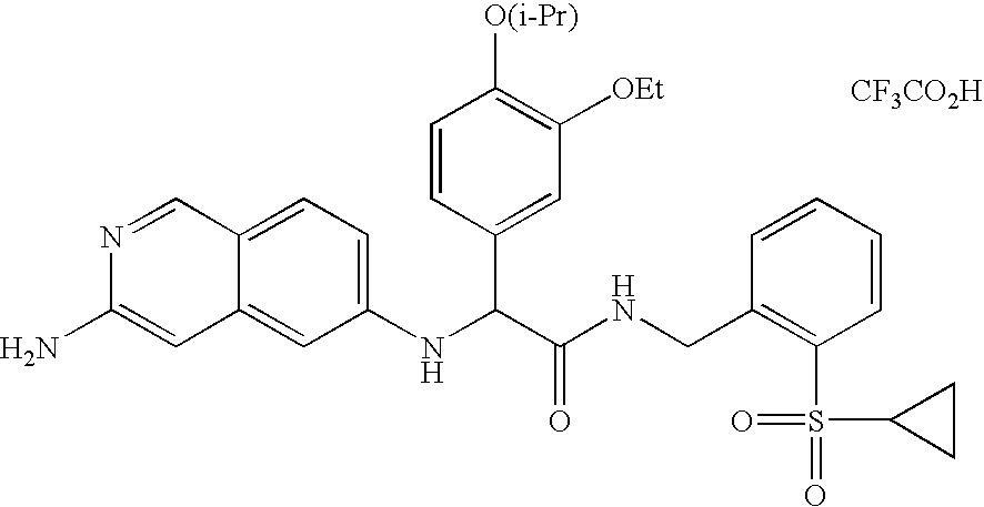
C1(NC(C(NCC2=C(S(C3CC3)(=O)=O)C=CC=C2)=O)C2=CC([OEt])=C([O(i-Pr)])C=C2)=CC=C2C(=C1)C=C(N)N=C2.[CF3CO2H]
